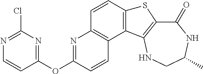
C1(=O)C2=C(NCC(C)N1)C1=C(S2)C=CC2=C1C=CC(OC1=NC(Cl)=NC=C1)=N2
